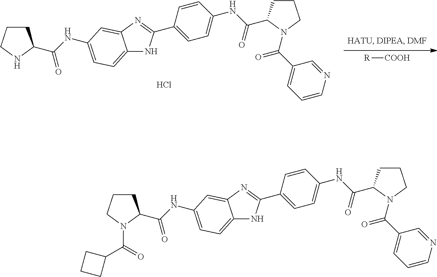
[R][COOH].C12=CC=C(NC(=O)C3CCCN3)C=C1N=C(C1=CC=C(NC(=O)C3CCCN3C(=O)C3=CC=CN=C3)C=C1)N2.Cl.C12=CC=C(NC(=O)C3CCCN3C(=O)C3CCC3)C=C1N=C(C1=CC=C(NC(=O)C3CCCN3C(=O)C3=CC=CN=C3)C=C1)N2
